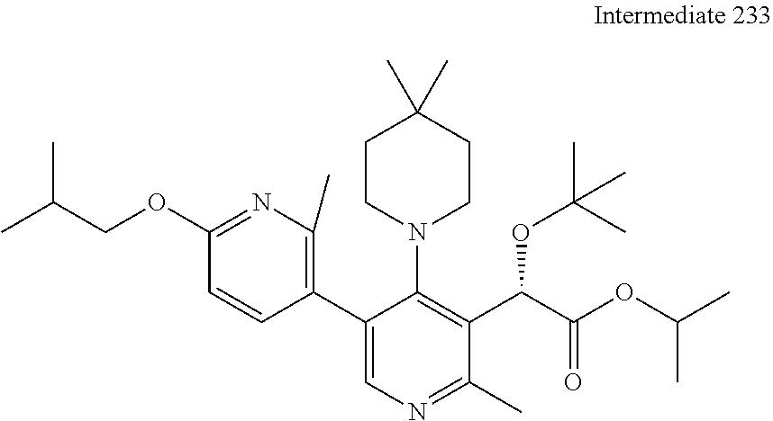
N1=C(OCC(C)C)C=CC(C2=CN=C(C)C(C(C(OC(C)C)=O)OC(C)(C)C)=C2N2CCC(C)(C)CC2)=C1C
